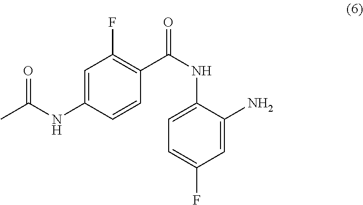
C1=CC(NC(=O)C)=CC(F)=C1C(NC1=CC=C(F)C=C1N)=O
